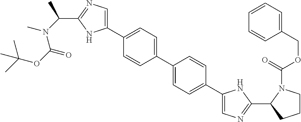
C1(C2=CC=C(C3=CC=C(C4=CN=C(C5CCCN5C(OCC5=CC=CC=C5)=O)N4)C=C3)C=C2)=CN=C(C(C)N(C(=O)OC(C)(C)C)C)N1
